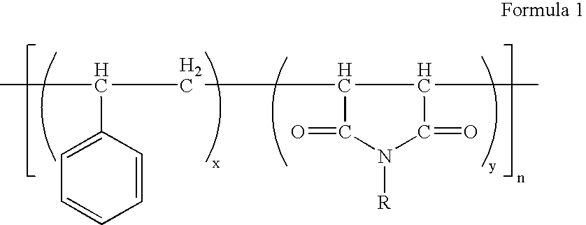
CC(CC1C(C)C(=O)N([R])C1=O)C1=CC=CC=C1
